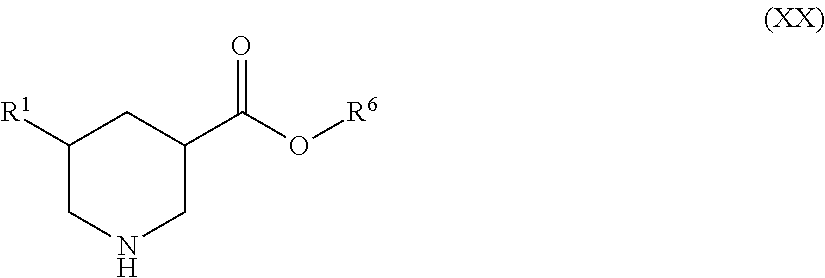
C1([R1])CNCC(C(O[R6])=O)C1
